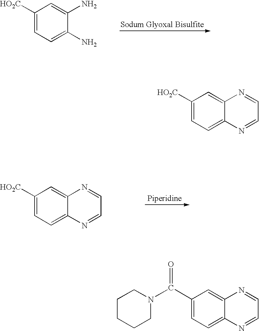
C1([HO2C])=CC=C2C(=C1)N=CC=N2.C1=C(C(=O)N2CCCCC2)C=C2C(=C1)N=CC=N2.C1([HO2C])=CC=C(N)C(N)=C1.[Sodum Glyoxal Bisulfite].C1([HO2C])=CC=C2C(=C1)N=CC=N2.[Piperidine]
